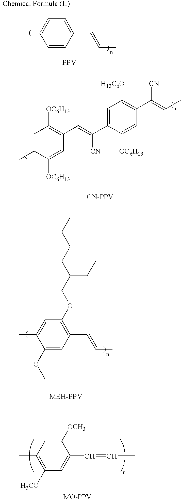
C1=C(C)C([OC6H13])=CC(C=C(C2=CC([H13C6O])=C(C(=CC)[CN])C=C2[OC6H13])[CN])=C1[OC6H13].[CN-PPV].C1(OC)=CC(C=CC)=C(OCC(CCCC)CC)C=C1C.C1([OCH3])=CC(C)=C([H3CO])C=C1C=CC.C1=CC(C=CC)=CC=C1C.[PPV]
